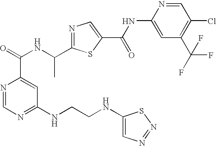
N1=C(C(NC(=O)C2=CC(NCCNC3=CN=NS3)=NC=N2)C)SC(C(NC2=CC(C(F)(F)F)=C(Cl)C=N2)=O)=C1
